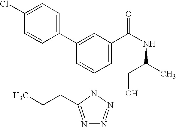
C1(C2=CC(C(NC(C)CO)=O)=CC(N3C(CCC)=NN=N3)=C2)=CC=C(Cl)C=C1
